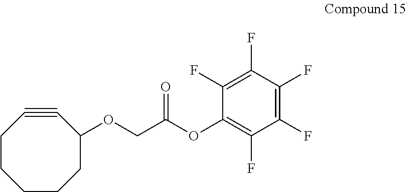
C1CCCCC(OCC(OC2=C(F)C(F)=C(F)C(F)=C2F)=O)C#C1
